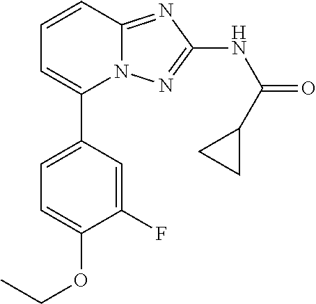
C1=C(C2=CC=CC3=NC(NC(=O)C4CC4)=NN23)C=C(F)C(OCC)=C1
